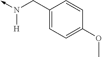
N([H])(->C)CC1=CC=C(OC)C=C1
